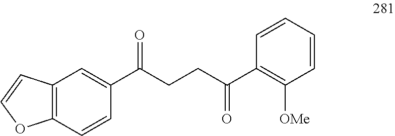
C12=C(C=CC(C(CCC(C3=C([OMe])C=CC=C3)=O)=O)=C1)OC=C2
